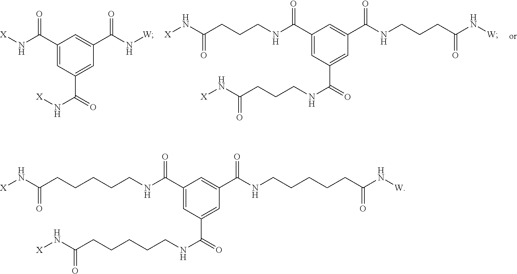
C1(C(N[X])=O)=CC(C(=O)N[X])=CC(C(N[W])=O)=C1.C1(C(NCCCC(N[X])=O)=O)=CC(C(=O)NCCCC(N[X])=O)=CC(C(NCCCC(N[W])=O)=O)=C1.C1(C(NCCCCCC(N[X])=O)=O)=CC(C(=O)NCCCCCC(N[X])=O)=CC(C(NCCCCCC(N[W])=O)=O)=C1
